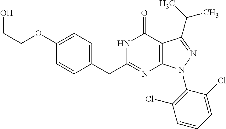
C1(CC2=NC3=C(C(=O)N2)C(C(C)C)=NN3C2=C(Cl)C=CC=C2Cl)=CC=C(OCCO)C=C1
